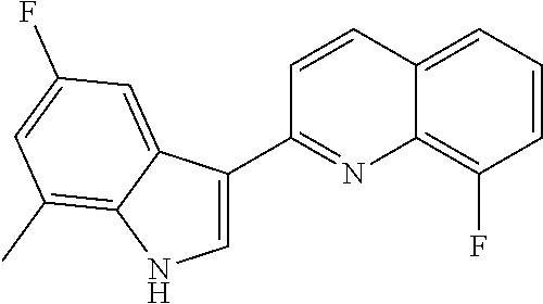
C1=CC=C2C(=C1F)N=C(C1=CNC3=C(C)C=C(F)C=C13)C=C2
